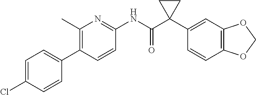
C1(C)=C(C2=CC=C(Cl)C=C2)C=CC(NC(C2(C3=CC4=C(C=C3)OCO4)CC2)=O)=N1
